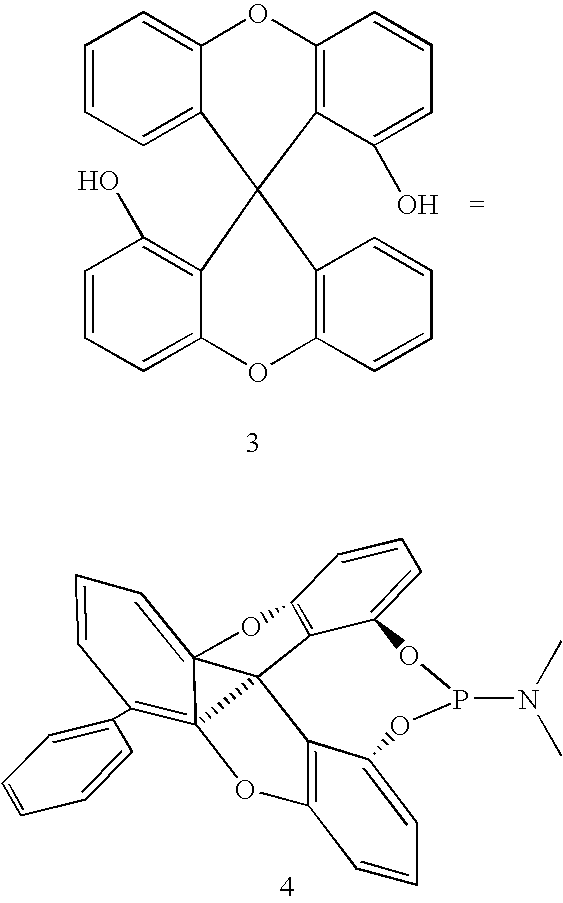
C1=CC=C2C(=C1)OC1=C(C(O)=CC=C1)C21C2=C(O)C=CC=C2OC2=C1C=CC=C2.C1(C2=C34OC5=C6C37C3=C(C=CC=C3OP(N(C)C)OC6=CC=C5)OC74=CC=C2)=CC=CC=C1
